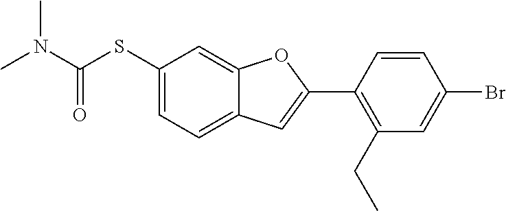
C1(SC(N(C)C)=O)=CC=C2C(=C1)OC(C1=C(CC)C=C(Br)C=C1)=C2
